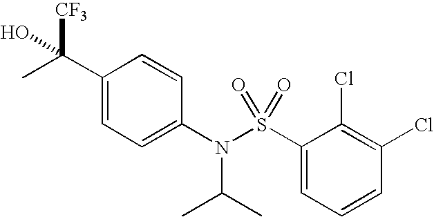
C1(C(O)([CF3])C)=CC=C(N(S(C2=CC=CC(Cl)=C2Cl)(=O)=O)C(C)C)C=C1
